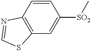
C12=C(C=C([SO2]C)C=C1)SC=N2
